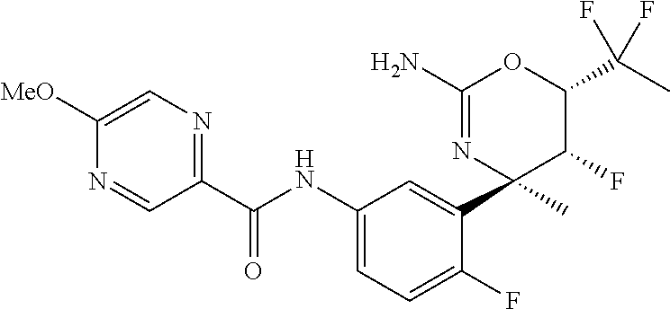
C1(C(NC2=CC=C(F)C(C3(C)C(F)C(C(F)(C)F)OC(N)=N3)=C2)=O)=NC=C([MeO])N=C1
